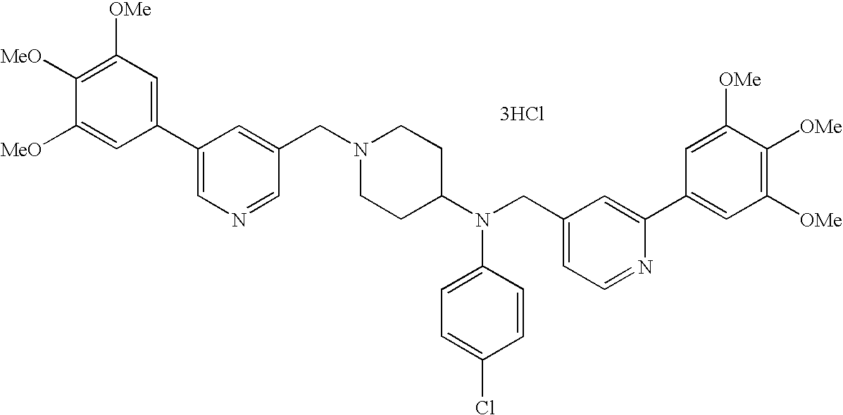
C1=C([MeO])C([MeO])=C([OMe])C=C1C1=CN=CC(CN2CCC(N(CC3=CC=NC(C4=CC([OMe])=C([OMe])C([OMe])=C4)=C3)C3=CC=C(Cl)C=C3)CC2)=C1.[3HCl]
